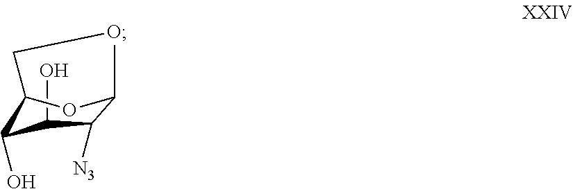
C1(O)C(O)C2OC(C1[N3])OC2
